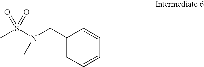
C1(CN(S(C)(=O)=O)C)=CC=CC=C1
